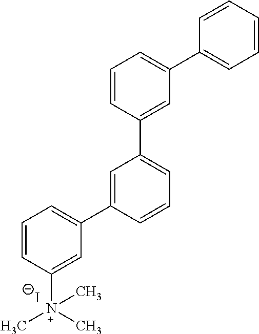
C1=CC(C2=CC=CC(C3=CC=CC(N(C)(C)C)=C3)=C2)=CC(C2=CC=CC=C2)=C1.[I-]
